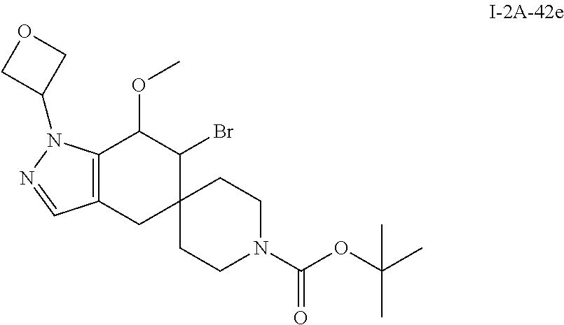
C12(CCN(C(OC(C)(C)C)=O)CC1)C(Br)C(OC)C1=C(C2)C=NN1C1COC1
